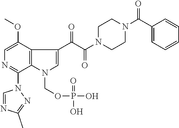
C1(OC)=CN=C(N2C=NC(C)=N2)C2=C1C(C(=O)C(=O)N1CCN(C(=O)C3=CC=CC=C3)CC1)=CN2COP(O)(=O)O
